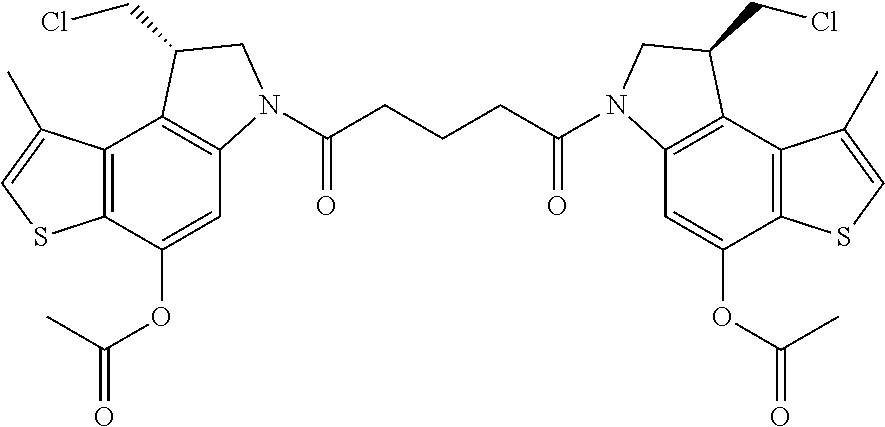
C12=C(C(OC(=O)C)=CC3=C1C(CCl)CN3C(CCCC(=O)N1C3=C(C4=C(C(OC(=O)C)=C3)SC=C4C)C(CCl)C1)=O)SC=C2C
